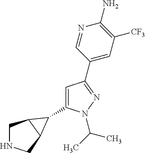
C1(C2=NN(C(C)C)C(C3C4CNCC43)=C2)=CC([CF3])=C(N)N=C1
